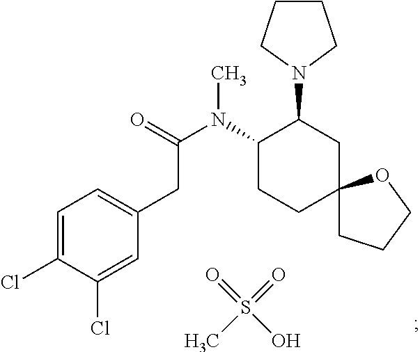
C1(N(C(=O)CC2=CC=C(Cl)C(Cl)=C2)C)CCC2(CC1N1CCCC1)CCCO2.S(=O)(=O)(O)C
